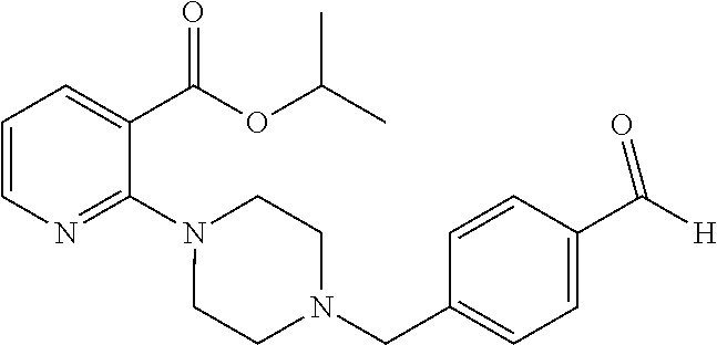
C1=CN=C(N2CCN(CC3=CC=C(C([H])=O)C=C3)CC2)C(C(OC(C)C)=O)=C1
